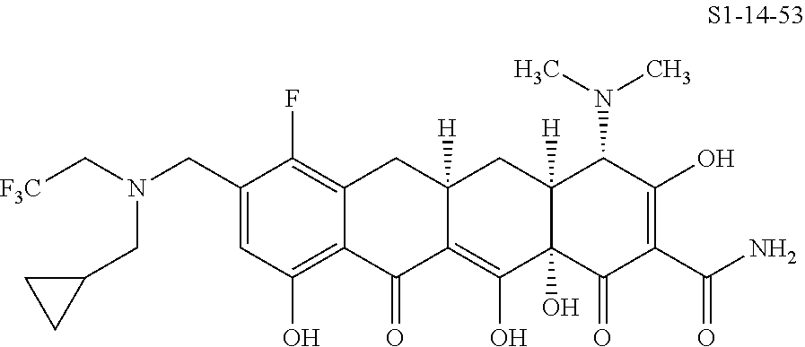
[F3C]CN(CC1=CC(O)=C2C(=C1F)CC1([H])C(=C(O)C3(O)C([H])(C1)C(N(C)C)C(O)=C(C(N)=O)C3=O)C2=O)CC1CC1
